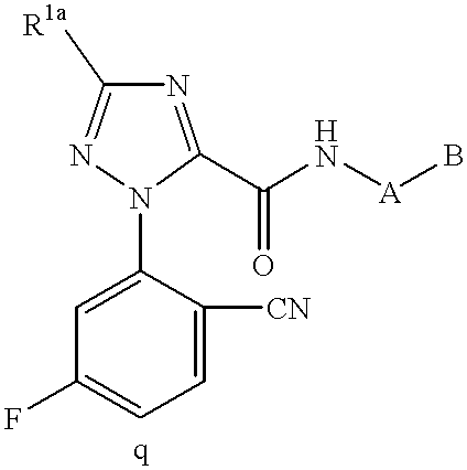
C1=C([CN])C(N2C(C(N[A]B)=O)=NC([R1a])=N2)=CC(F)=C1
